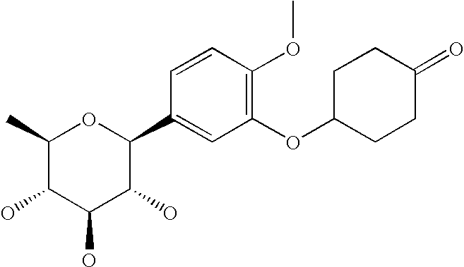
C1(C)C(O)C(O)C(O)C(C2=CC(OC3CCC(=O)CC3)=C(OC)C=C2)O1
